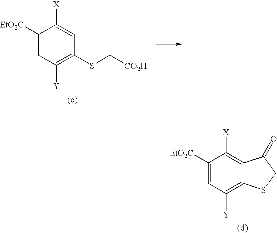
C1([EtO2C])=CC([Y])=C(SC[CO2H])C=C1[X].C1([EtO2C])=CC([Y])=C2C(=C1[X])C(=O)CS2
